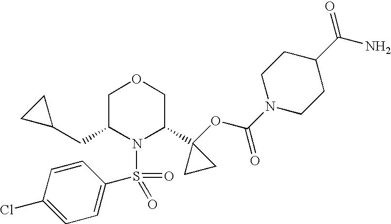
C1C(CC2CC2)N(S(=O)(=O)C2=CC=C(Cl)C=C2)C(C2(OC(N3CCC(C(N)=O)CC3)=O)CC2)CO1
